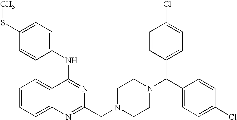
C1(NC2=NC(CN3CCN(C(C4=CC=C(Cl)C=C4)C4=CC=C(Cl)C=C4)CC3)=NC3=CC=CC=C23)=CC=C(SC)C=C1
